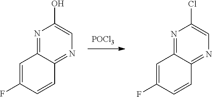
[POCl3].N1=C2C(=NC=C1O)C=CC(F)=C2.N1=C2C(=NC=C1Cl)C=CC(F)=C2
